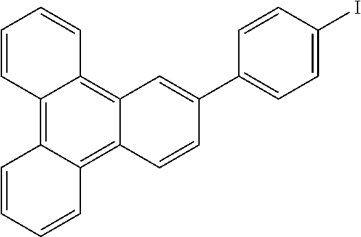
C12=C3C(=C4C(=C1C=CC=C2)C=C(C1=CC=C(I)C=C1)C=C4)C=CC=C3
